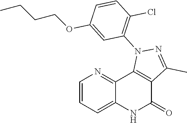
C1=CN=C2C(=C1)NC(=O)C1=C2N(C2=C(Cl)C=CC(OCCCC)=C2)N=C1C
